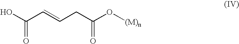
OC(C=CCC(O[(M)n])=O)=O
